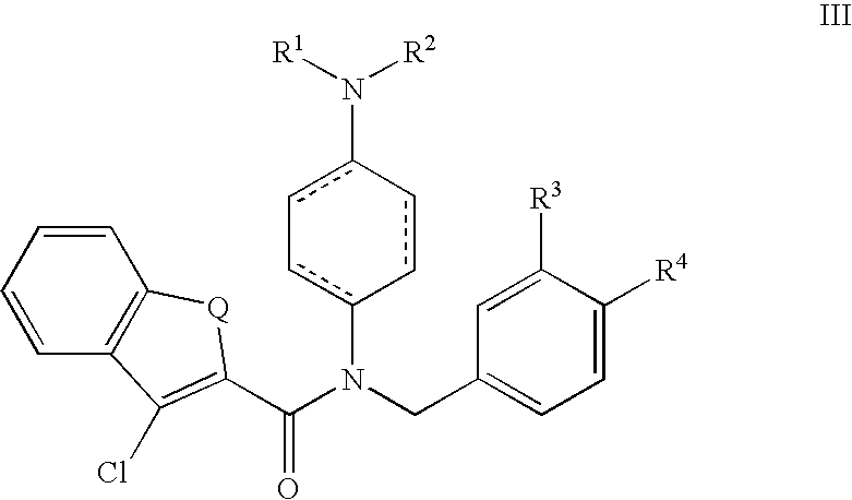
C1=CC=CC2=C1[Q]C(C(N(c1c-cc(N([R2])[R1])-cc-1)CC1=CC=C([R4])C([R3])=C1)=O)=C2Cl
